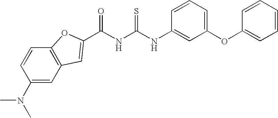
C(NC(NC1=CC(OC2=CC=CC=C2)=CC=C1)=S)(=O)C1=CC2=C(C=CC(N(C)C)=C2)O1
